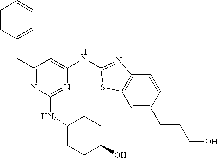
C1(CC2=CC=CC=C2)=NC(NC2CCC(O)CC2)=NC(NC2=NC3=C(C=C(CCCO)C=C3)S2)=C1
